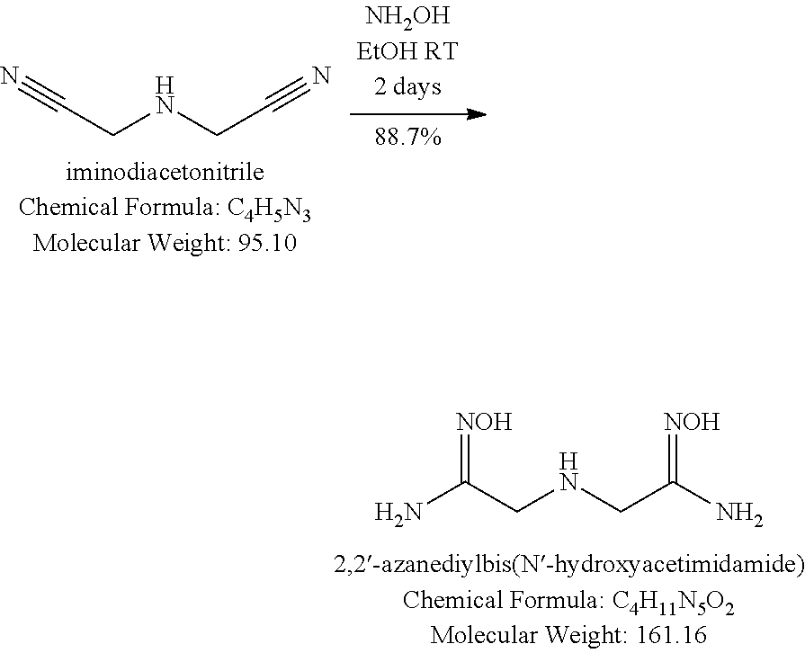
NC(CNCC(N)=[NOH])=[NOH].N#CCNCC#N
